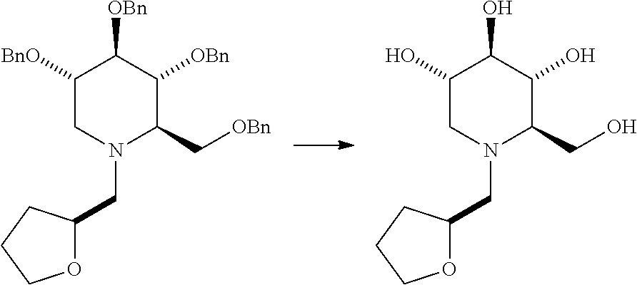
C1([BnO])CN(CC2OCCC2)C(C[OBn])C([OBn])C1[OBn].C1(O)CN(CC2OCCC2)C(CO)C(O)C1O
